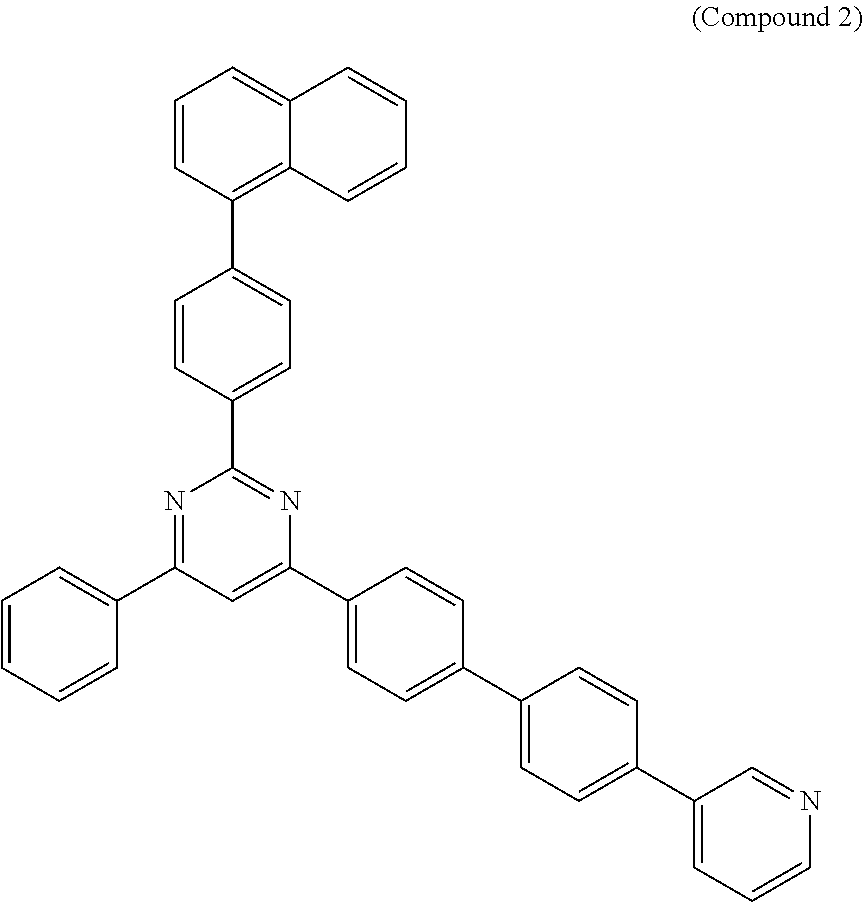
N1=C(C2=CC=CC=C2)C=C(C2=CC=C(C3=CC=C(C4=CC=CN=C4)C=C3)C=C2)N=C1C1=CC=C(C2=C3C(=CC=C2)C=CC=C3)C=C1
